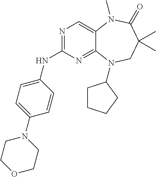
N1=C(NC2=CC=C(N3CCOCC3)C=C2)N=C2C(=C1)N(C)C(=O)C(C)(C)CN2C1CCCC1
